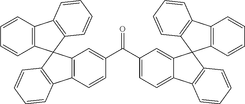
C12=C(C=CC=C1)C1=C(C23C2=C(C=CC(C(C4=CC=C5C(=C4)C4(C6=C(C=CC=C6)C6=C4C=CC=C6)C4=C5C=CC=C4)=O)=C2)C2=C3C=CC=C2)C=CC=C1
